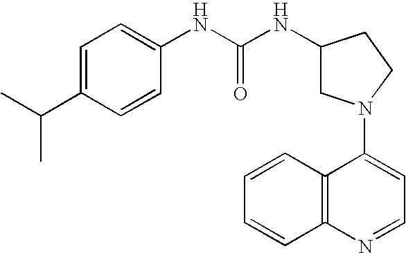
C1(N2CC(NC(NC3=CC=C(C(C)C)C=C3)=O)CC2)=CC=NC2=C1C=CC=C2
